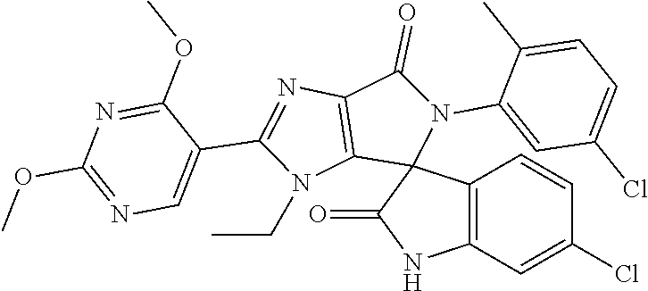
C1(OC)=NC=C(C2=NC3=C(N2CC)C2(N(C4=CC(Cl)=CC=C4C)C3=O)C3=C(C=C(Cl)C=C3)NC2=O)C(OC)=N1
